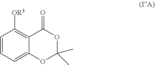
C1([OR3])=C2C(=O)OC(C)(C)OC2=CC=C1
